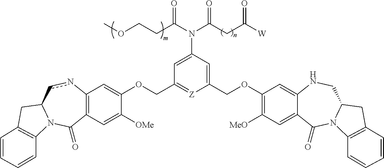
C12=C(C=C([OMe])C(OCC3=[Z]C(COC4=C([MeO])C=C5C(=C4)NCC4N(C5=O)C5=C(C4)C=CC=C5)=CC(N(C(CC([W])=O)=O)C(CCOC)=O)=C3)=C1)C(=O)N1C(cn2)CC2=C1C=CC=C2
